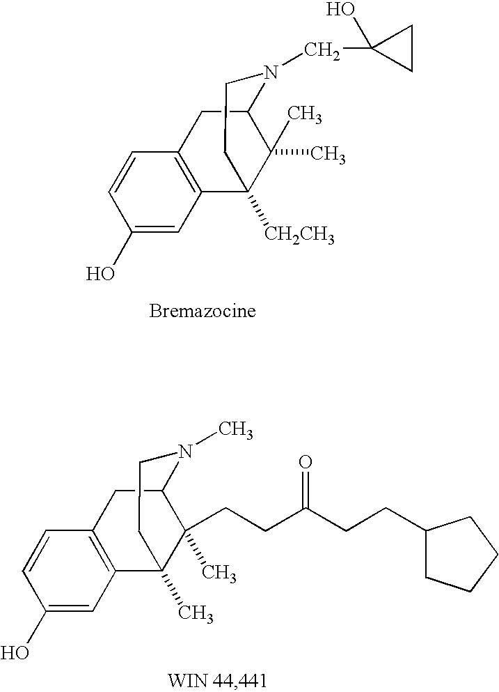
C1(O)=CC2=C(C=C1)CC1C(C)(C)C2([CH2CH3])CCN1CC1(O)CC1.C1(O)=CC2=C(C=C1)CC1C(CCC(CCC3CCCC3)=O)(C)C2(C)CCN1C
